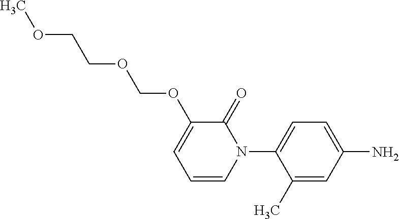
C1=C(C)C(N2C(=O)C(OCOCCOC)=CC=C2)=CC=C1N
